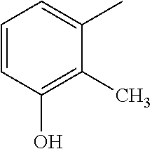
C1=CC(O)=C(C)C(C)=C1
